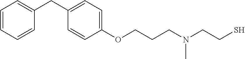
C1=CC=CC(CC2=CC=C(OCCCN(CCS)C)C=C2)=C1
